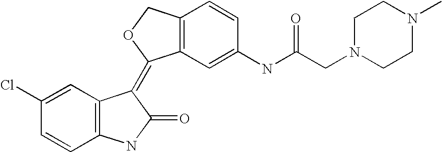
C12=C(C(=C3C4=C(C=CC(NC(CN5CCN(C)CC5)=O)=C4)CO3)C(=O)N1)C=C(Cl)C=C2
